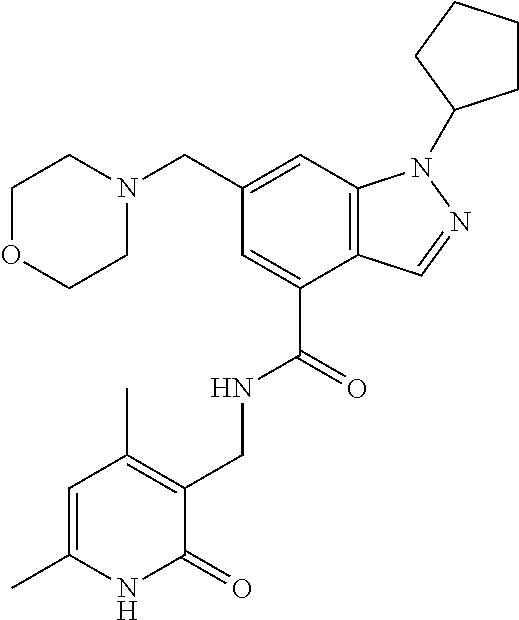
C1(CN2CCOCC2)=CC2=C(C(C(=O)NCC3=C(C)C=C(C)NC3=O)=C1)C=NN2C1CCCC1
